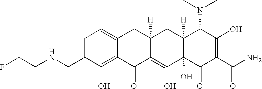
C1(CNCCF)=CC=C2C(=C1O)C(=O)C1=C(O)C3(O)C([H])(CC1([H])C2)C(N(C)C)C(O)=C(C(N)=O)C3=O
